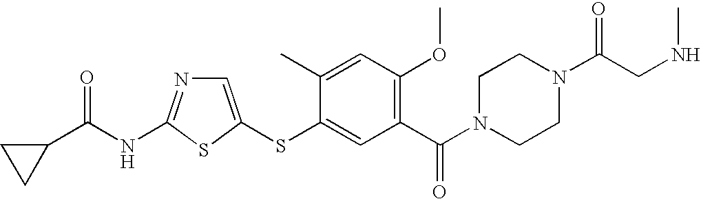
C1=C(SC2=CC(C(N3CCN(C(CNC)=O)CC3)=O)=C(OC)C=C2C)SC(NC(=O)C2CC2)=N1
